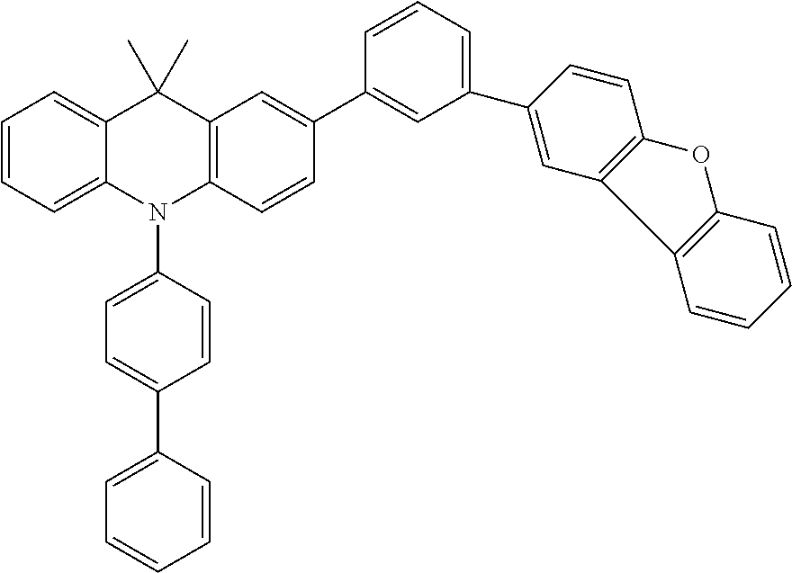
C1=CC=C2C(=C1)C(C)(C)C1=C(N2C2=CC=C(C3=CC=CC=C3)C=C2)C=CC(C2=CC(C3=CC4=C(C=C3)OC3=C4C=CC=C3)=CC=C2)=C1
